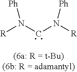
[R]N(CN([R])[Ph])[Ph]
